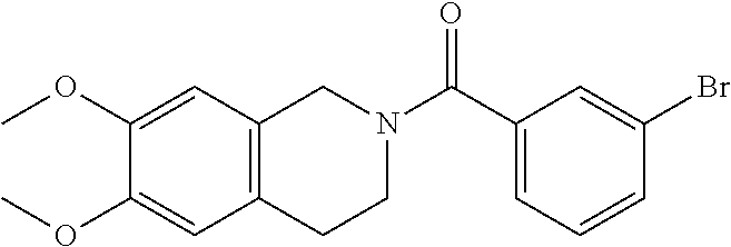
C1(C(N2CCC3=C(C2)C=C(OC)C(OC)=C3)=O)=CC=CC(Br)=C1
